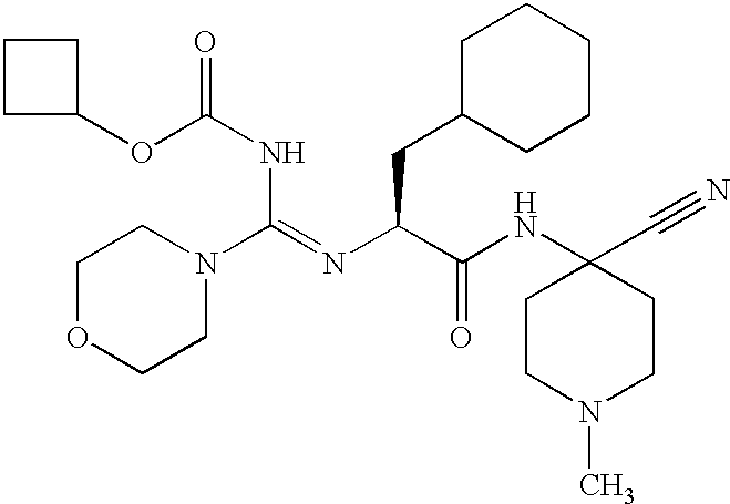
C1OCCN(C(=NC(C(NC2(C#N)CCN(C)CC2)=O)CC2CCCCC2)NC(=O)OC2CCC2)C1
